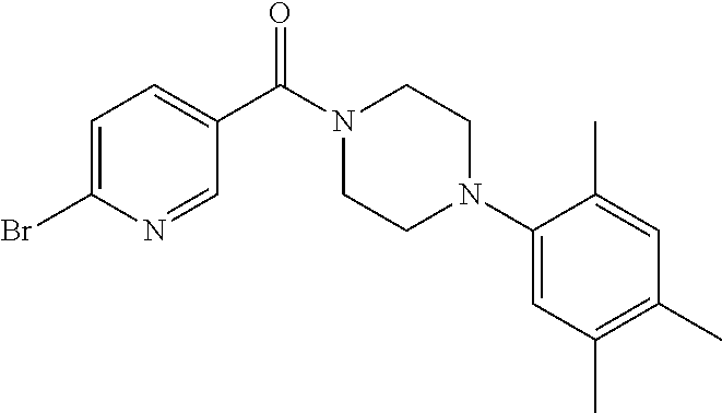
C1=C(Br)N=CC(C(N2CCN(C3=CC(C)=C(C)C=C3C)CC2)=O)=C1
